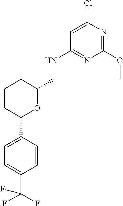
C1=CC(C2OC(CNC3=NC(OC)=NC(Cl)=C3)CCC2)=CC=C1C(F)(F)F
